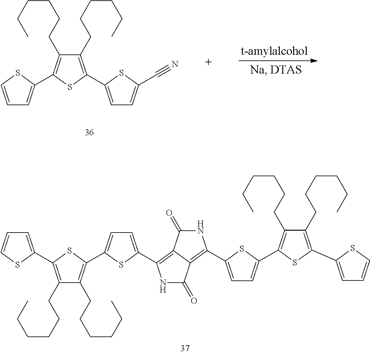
C1(CCCCCC)=C(C2=CC=C(C#N)S2)SC(C2=CC=CS2)=C1CCCCCC.C1(CCCCCC)=C(C2=CC=C(C3=C4C(=C(C5=CC=C(C6=C(CCCCCC)C(CCCCCC)=C(C7=CC=CS7)S6)S5)NC4=O)C(=O)N3)S2)SC(C2=CC=CS2)=C1CCCCCC
